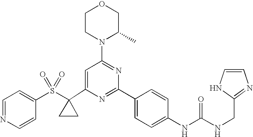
C1(C2(S(C3=CC=NC=C3)(=O)=O)CC2)=CC(N2C(C)COCC2)=NC(C2=CC=C(NC(=O)NCC3=NC=CN3)C=C2)=N1
